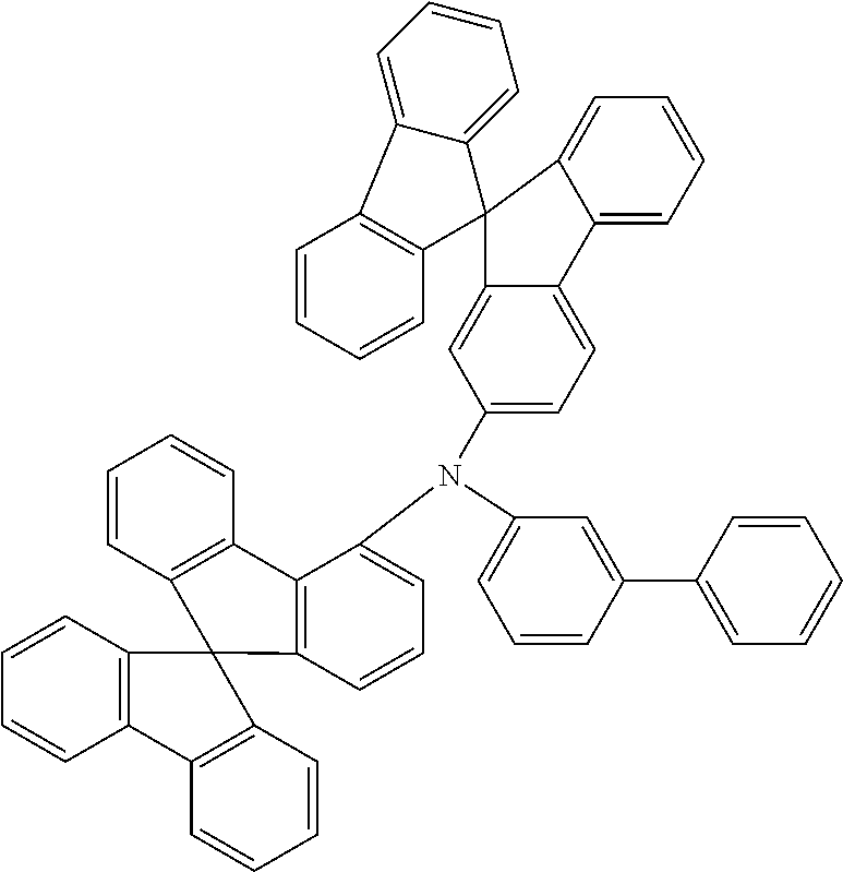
C1=CC=C(N(C2=CC=CC3=C2C2=C(C=CC=C2)C32C3=C(C=CC=C3)C3=C2C=CC=C3)C2=CC=C3C(=C2)C2(C4=CC=CC=C34)C3=C(C=CC=C3)C3=CC=CC=C32)C=C1C1=CC=CC=C1
